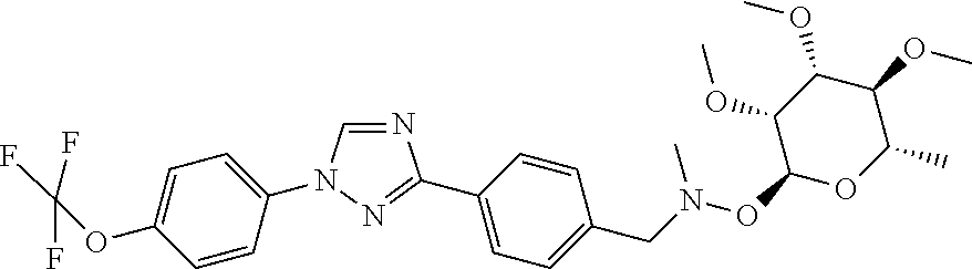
N1=CN(C2=CC=C(OC(F)(F)F)C=C2)N=C1C1=CC=C(CN(OC2OC(C)C(OC)C(OC)C2OC)C)C=C1
